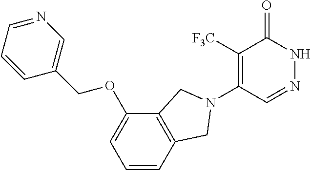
C1([F3C])=C(N2CC3=C(C(OCC4=CN=CC=C4)=CC=C3)C2)C=NNC1=O
